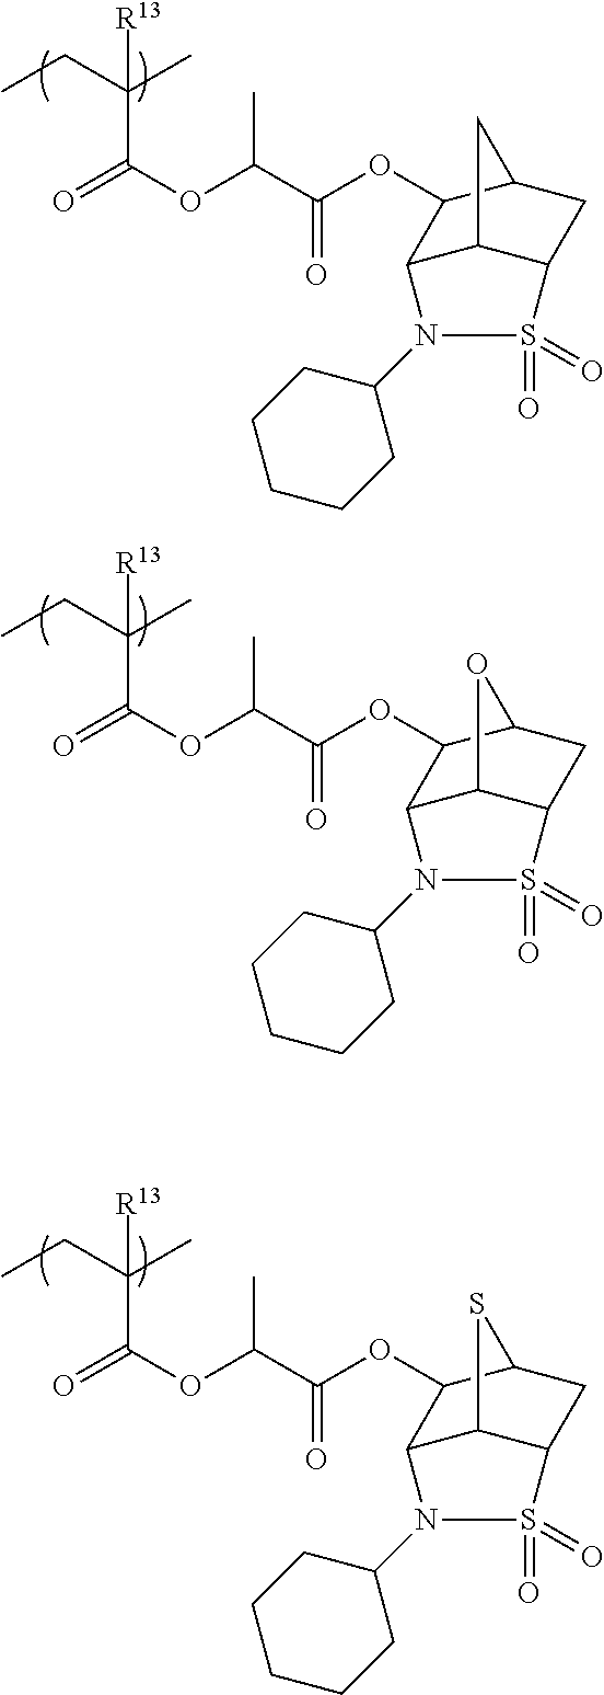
C(=O)(C(CC)(C)[R13])OC(C(OC1C2C3C(CC1C3)S(=O)(=O)N2C1CCCCC1)=O)C.C(=O)(C(CC)(C)[R13])OC(C(OC1C2C3C(CC1O3)S(=O)(=O)N2C1CCCCC1)=O)C.C(=O)(C(CC)(C)[R13])OC(C(OC1C2C3C(CC1S3)S(=O)(=O)N2C1CCCCC1)=O)C
